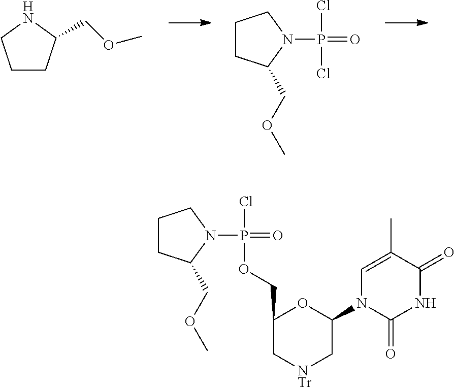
C1CC(COC)N(P(Cl)(Cl)=O)C1.C1CC(COC)NC1.C1CC(COC)N(P(Cl)(OCC2C[NTr]CC(N3C(=O)NC(=O)C(C)=C3)O2)=O)C1
